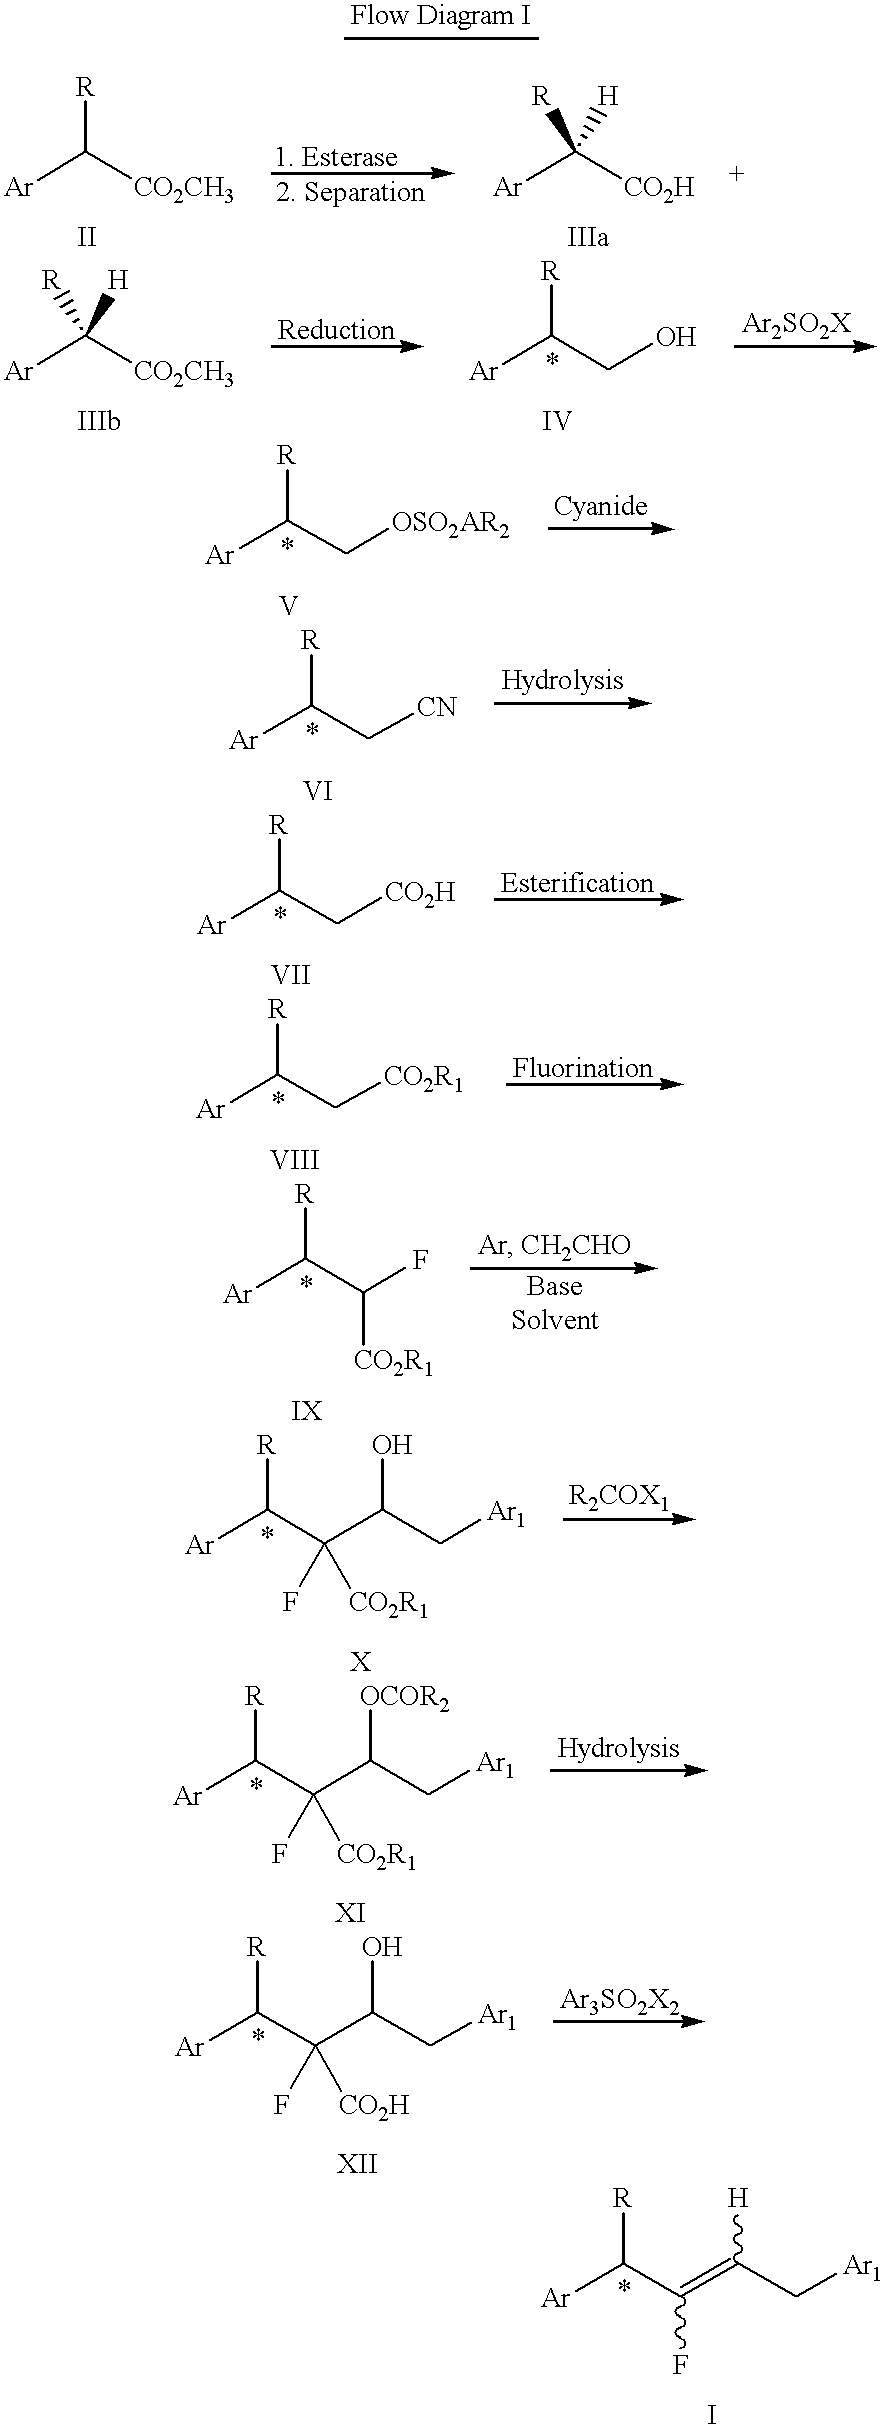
[CO2CH3]C([R])[Ar].[CO2H]C([Ar])([H])[R].[CO2CH3]C([Ar])([H])[R].C(C([Ar])[R])O.C(C([Ar])[R])(=C([H])C[Ar1])F.C(C([Ar])[R])[OSO2AR2].C(C([Ar])[R])[CN].C(C([Ar])[R])[CO2H].C(C([Ar])[R])(F)[CO2R1].C(C([Ar])[R])(C(C[Ar1])O)(F)[CO2R1].C(C([Ar])[R])[CO2R1].C(C([Ar])[R])(C(C[Ar1])[OCOR2])(F)[CO2R1].C(C([Ar])[R])(C(C[Ar1])O)(F)[CO2H]
